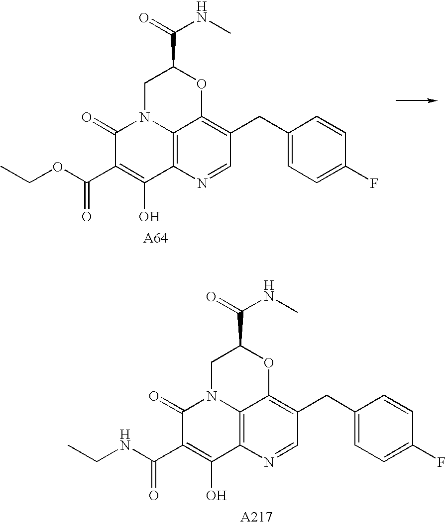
C1=NC2=C3C(=C1CC1=CC=C(F)C=C1)OC(C(=O)NC)CN3C(=O)C(C(OCC)=O)=C2O.[A64].C1=NC2=C3C(=C1CC1=CC=C(F)C=C1)OC(C(=O)NC)CN3C(=O)C(C(NCC)=O)=C2O.[A217]
